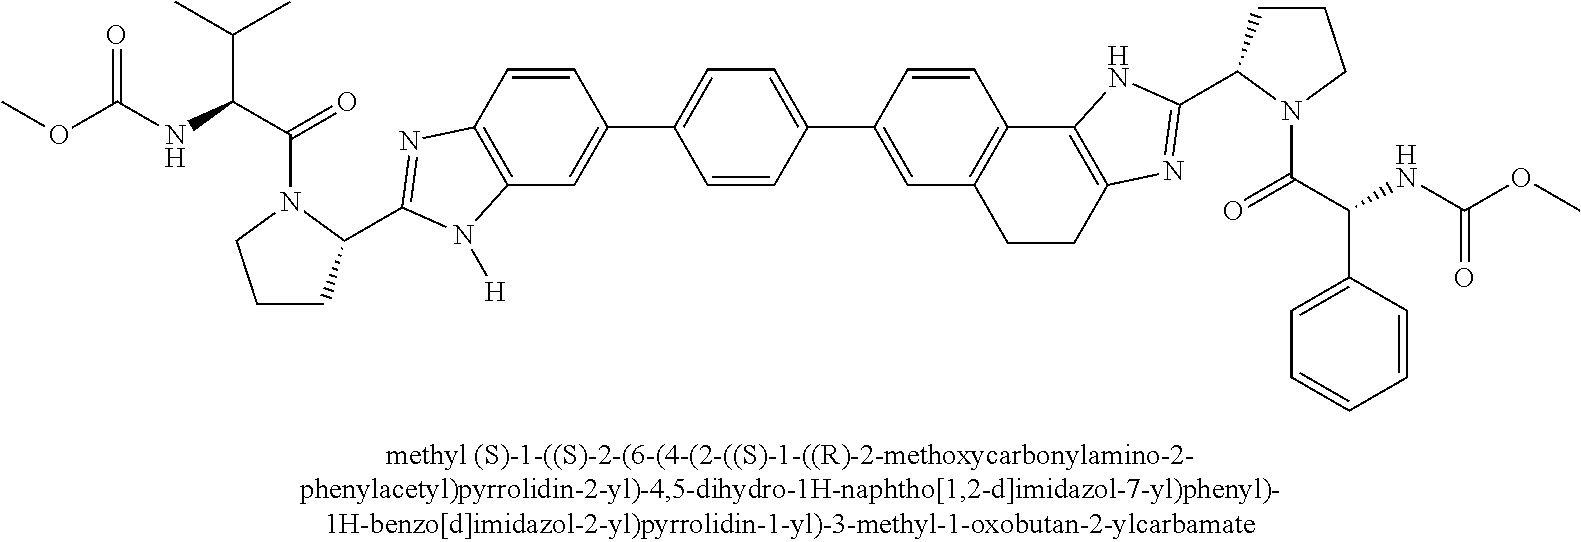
C1=C(C2=CC3=C(C=C2)N=C(C2CCCN2C(C(NC(OC)=O)C(C)C)=O)N3[H])C=CC(C2=CC3=C(C=C2)C2=C(CC3)N=C(C3CCCN3C(C(NC(OC)=O)C3=CC=CC=C3)=O)N2)=C1
